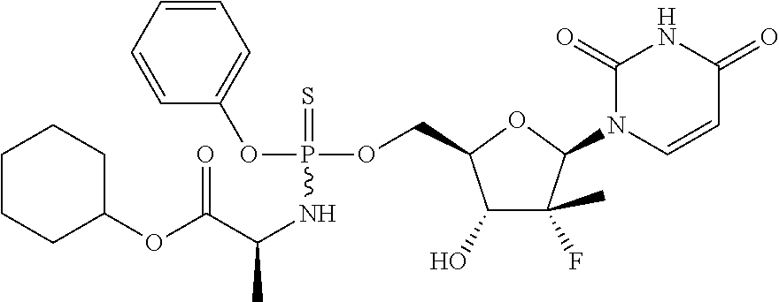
C1(=O)N(C2C(C)(F)C(O)C(COP(OC3=CC=CC=C3)(=S)NC(C)C(OC3CCCCC3)=O)O2)C=CC(=O)N1
